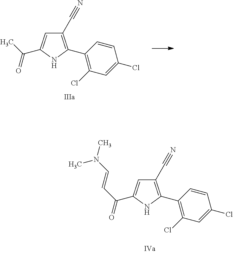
C1(C#N)=C(C2=C(Cl)C=C(Cl)C=C2)NC(C(C=CN(C)C)=O)=C1.C1(C2=C(C#N)C=C(C(C)=O)N2)=C(Cl)C=C(Cl)C=C1
